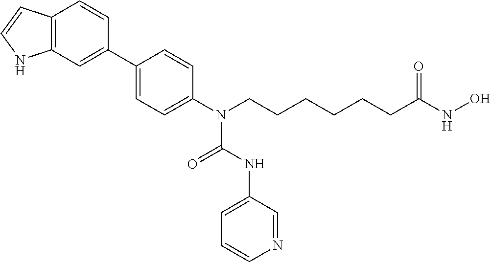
C1(C2=CC3=C(C=C2)C=CN3)=CC=C(N(CCCCCCC(NO)=O)C(=O)NC2=CC=CN=C2)C=C1
